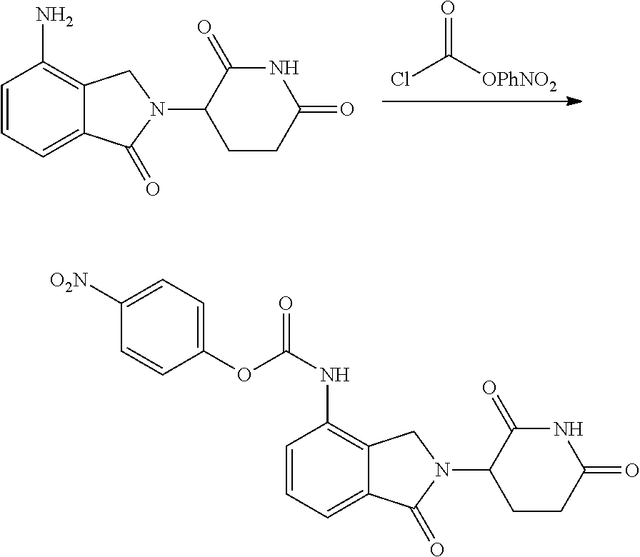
ClC(=O)[OPhNO2].C1=CC=C2C(=C1N)CN(C1CCC(=O)NC1=O)C2=O.C1=CC=C2C(=C1NC(=O)OC1=CC=C([O2N])C=C1)CN(C1CCC(=O)NC1=O)C2=O
